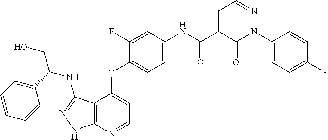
C12=C(N=CC=C1OC1=CC=C(NC(C3=CC=NN(C4=CC=C(F)C=C4)C3=O)=O)C=C1F)NN=C2NC(CO)C1=CC=CC=C1
